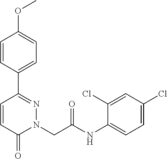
C1=CC(C2=NN(CC(NC3=CC=C(Cl)C=C3Cl)=O)C(=O)C=C2)=CC=C1OC
